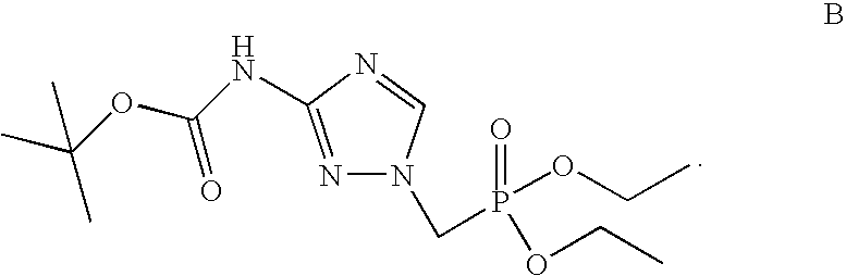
N1=C(NC(OC(C)(C)C)=O)N=CN1CP(OCC)(=O)OCC
